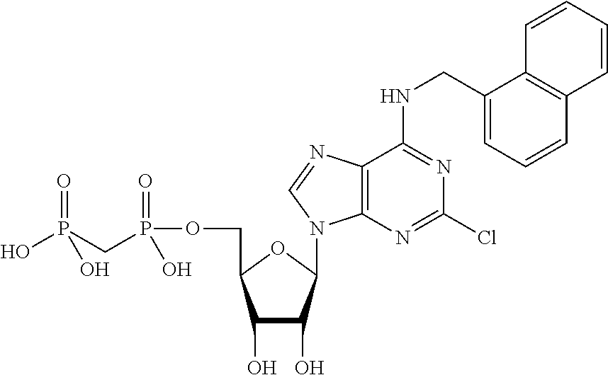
C1(O)C(O)C(N2C3=C(C(NCC4=CC=CC5=C4C=CC=C5)=NC(Cl)=N3)N=C2)OC1COP(CP(=O)(O)O)(=O)O
